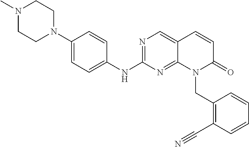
N1(C)CCN(C2=CC=C(NC3=NC=C4C(=N3)N(CC3=C(C#N)C=CC=C3)C(=O)C=C4)C=C2)CC1
